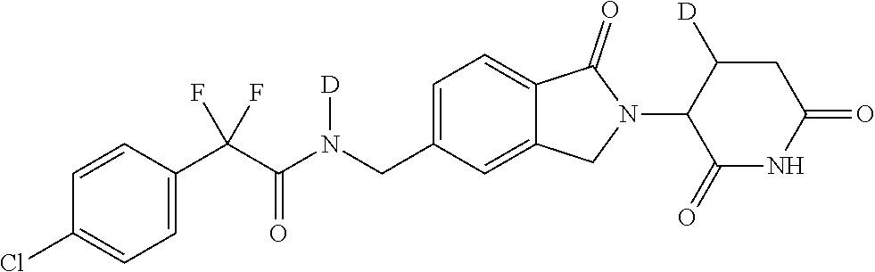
C1=CC(C(C(N(CC2=CC=C3C(=C2)CN(C2C(=O)NC(=O)CC2[D])C3=O)[D])=O)(F)F)=CC=C1Cl
